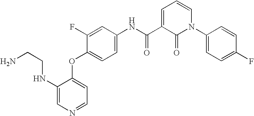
C1(F)=CC(NC(=O)C2=CC=CN(C3=CC=C(F)C=C3)C2=O)=CC=C1OC1=CC=NC=C1NCCN
